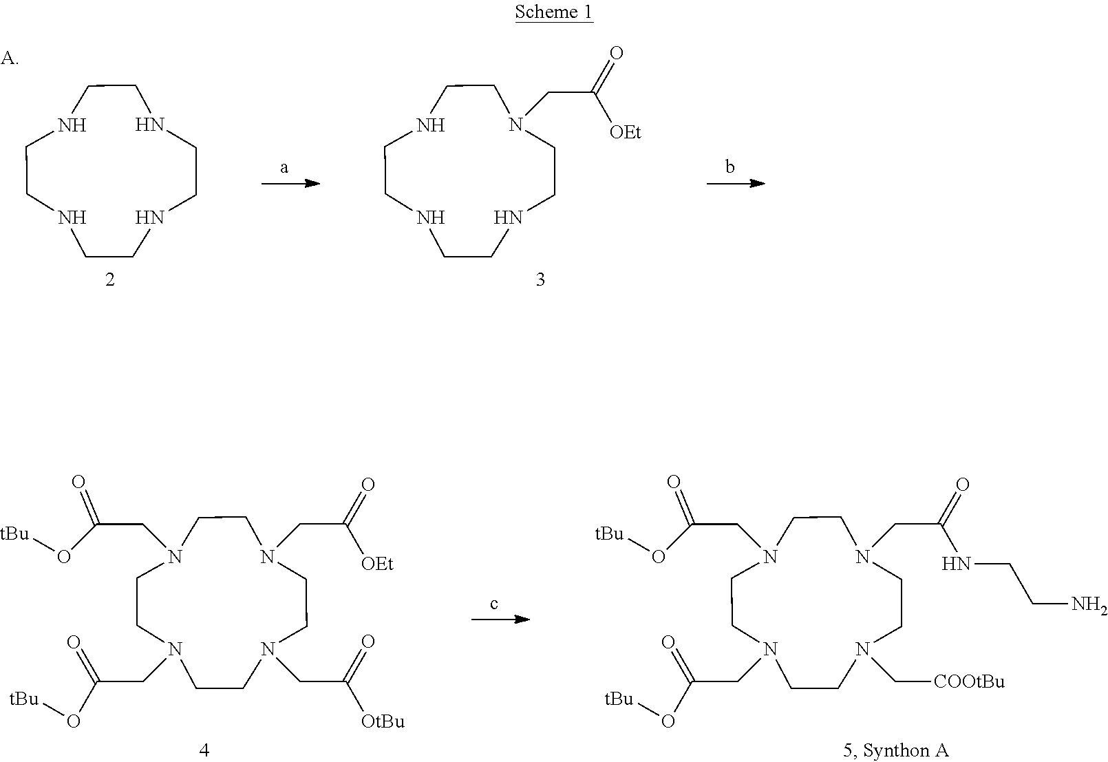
N1CCNCCNCCNCC1.N1CCNCCN(CC([OEt])=O)CCNCC1.N1(CC(O[tBu])=O)CCN(CC(O[tBu])=O)CCN(CC([OEt])=O)CCN(CC([OtBu])=O)CC1.N1(CC(O[tBu])=O)CCN(CC(O[tBu])=O)CCN(CC(NCCN)=O)CCN(C[COOtBu])CC1
